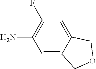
C12=CC(F)=C(N)C=C1COC2
